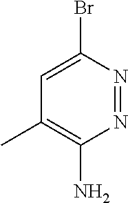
N1=NC(Br)=CC(C)=C1N
